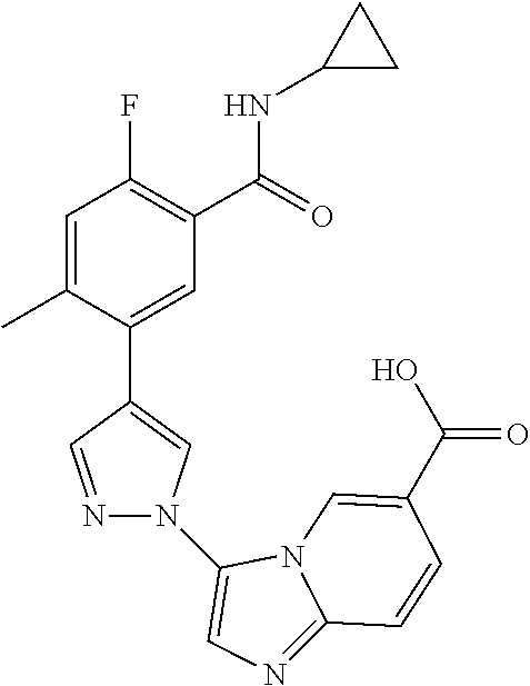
C1=C(C)C(C2=CN(C3=CN=C4N3C=C(C(O)=O)C=C4)N=C2)=CC(C(=O)NC2CC2)=C1F
